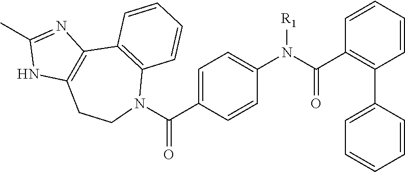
C1=CC=CC(C2=CC=CC=C2)=C1C(N(C1=CC=C(C(N2C3=C(C4=C(CC2)NC(C)=N4)C=CC=C3)=O)C=C1)[R1])=O
